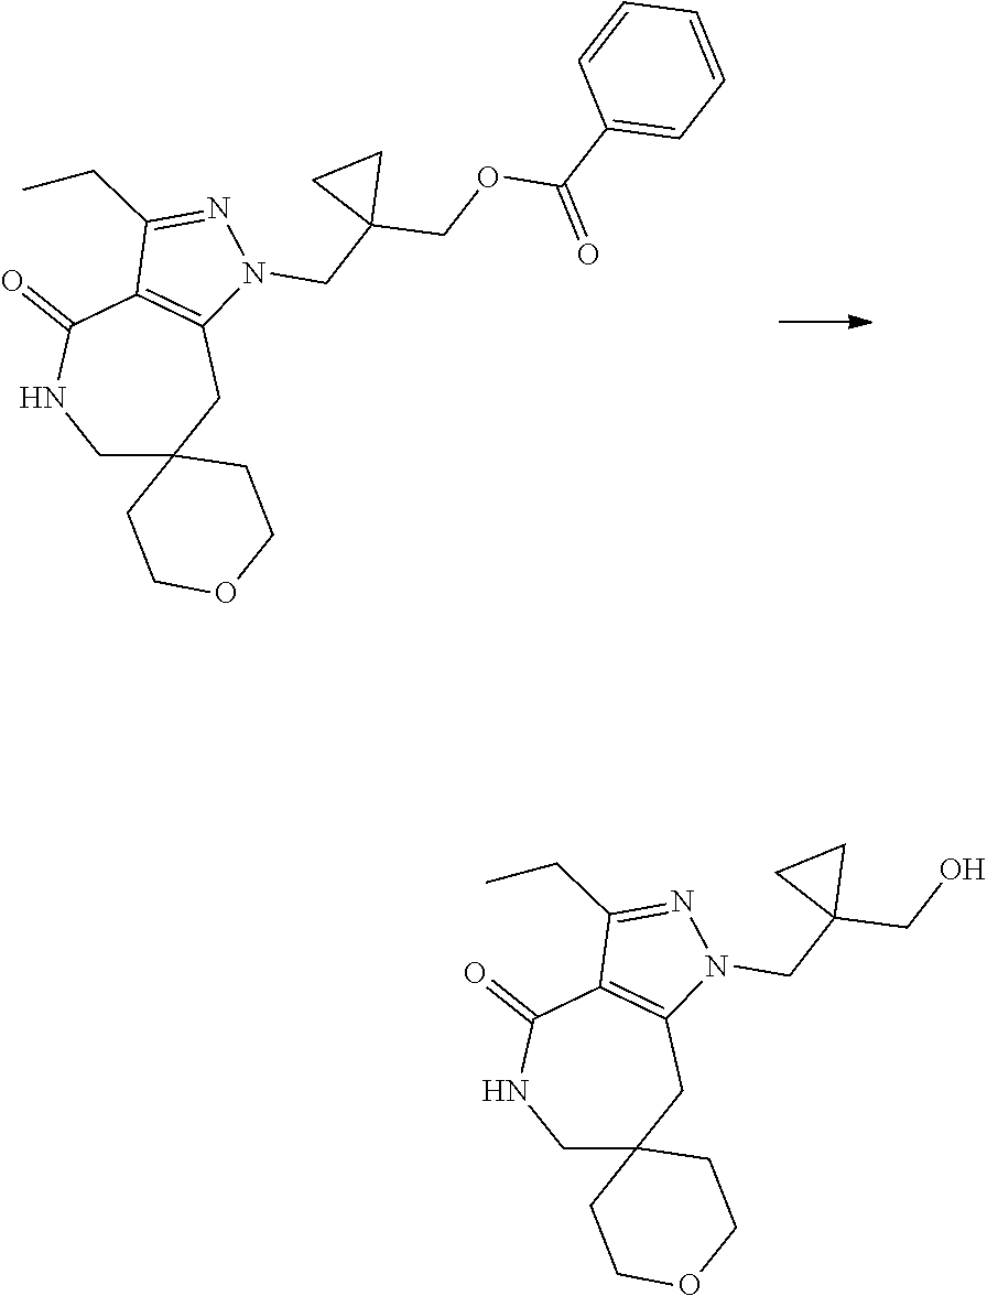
C1C2(CC3=C(C(=O)N1)C(CC)=NN3CC1(COC(C3=CC=CC=C3)=O)CC1)CCOCC2.C1C2(CC3=C(C(=O)N1)C(CC)=NN3CC1(CO)CC1)CCOCC2
